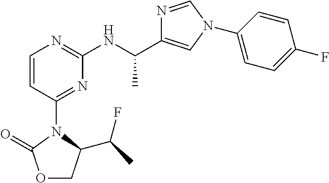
N1=CN(C2=CC=C(F)C=C2)C=C1C(NC1=NC=CC(N2C(C(C)F)COC2=O)=N1)C
